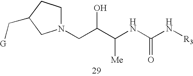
N1(CC(C(NC(N[R3])=O)[Me])O)CCC(C[G])C1
